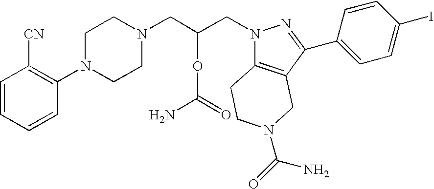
C1=CC=CC(N2CCN(CC(CN3C4=C(C(C5=CC=C(I)C=C5)=N3)CN(C(N)=O)CC4)OC(=O)N)CC2)=C1[CN]
